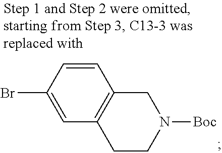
C1=C(Br)C=CC2=C1CCN([Boc])C2
